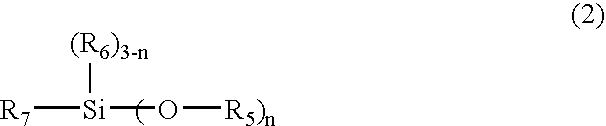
[R7][Si](O[R5)n])[(R6)3-n]
